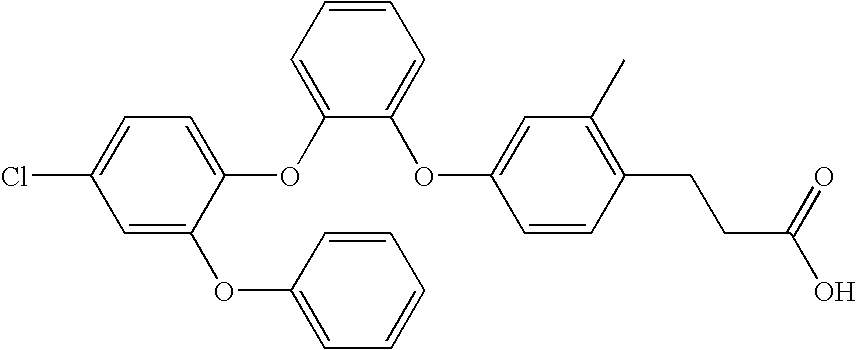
C1(OC2=CC(C)=C(CCC(O)=O)C=C2)=CC=CC=C1OC1=CC=C(Cl)C=C1OC1=CC=CC=C1
